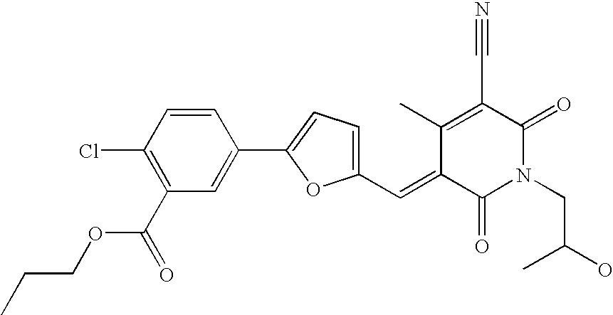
C1(Cl)=C(C(OCCC)=O)C=C(C2=CC=C(C=C3C(=O)N(CC(O)C)C(=O)C(C#N)=C3C)O2)C=C1
